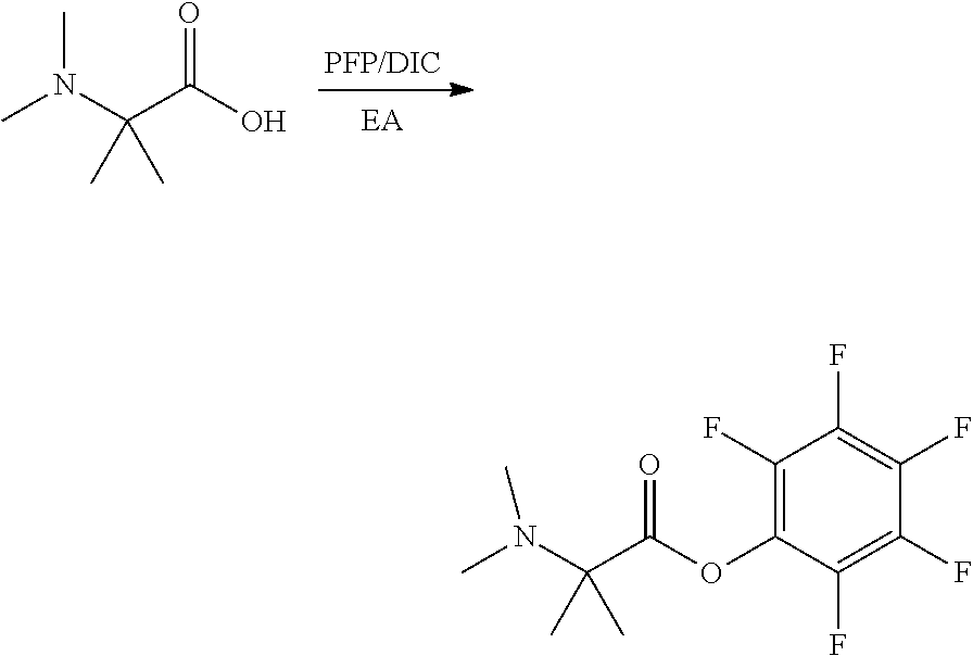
CC(C)(N(C)C)C(=O)O.N(C(C)(C(=O)OC1=C(F)C(F)=C(F)C(F)=C1F)C)(C)C
